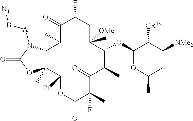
C1(=O)C(C)C2C(C)(C([Et])OC(=O)C(F)(C)C(=O)C(C)C(OC3OC(C)CC([NMe2])C3[OR1a])C(C)([OMe])CC1C)OC(=O)N2[A]B[N3]
